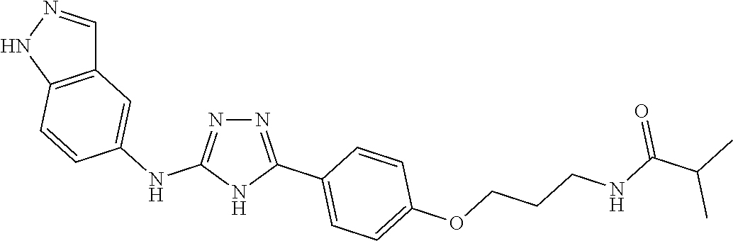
N1=C(C2=CC=C(OCCCNC(C(C)C)=O)C=C2)NC(NC2=CC3=C(NN=C3)C=C2)=N1
